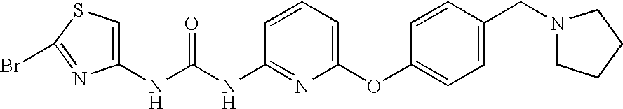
C1(NC(NC2=NC(OC3=CC=C(CN4CCCC4)C=C3)=CC=C2)=O)=CSC(Br)=N1
